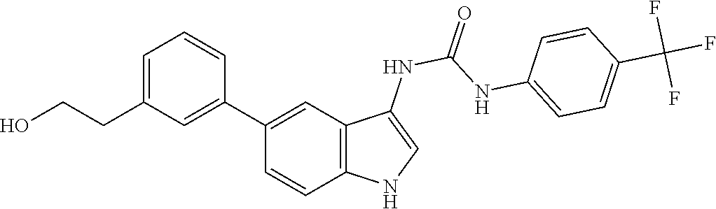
O=C(NC1=CNC2=C1C=C(C1=CC(CCO)=CC=C1)C=C2)NC1=CC=C(C(F)(F)F)C=C1
